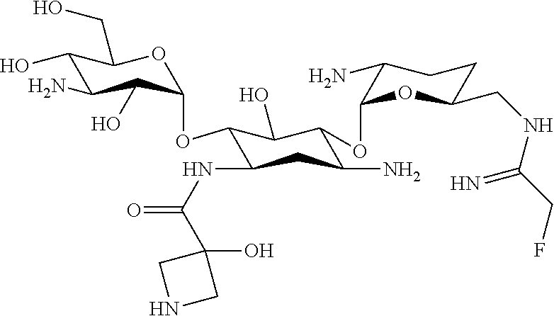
C1(O)C(N)C(O)C(OC2C(NC(=O)C3(O)CNC3)CC(N)C(OC3OC(CNC(CF)=N)CCC3N)C2O)OC1CO
